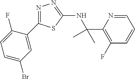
C1(C(NC2=NN=C(C3=CC(Br)=CC=C3F)S2)(C)C)=C(F)C=CC=N1
